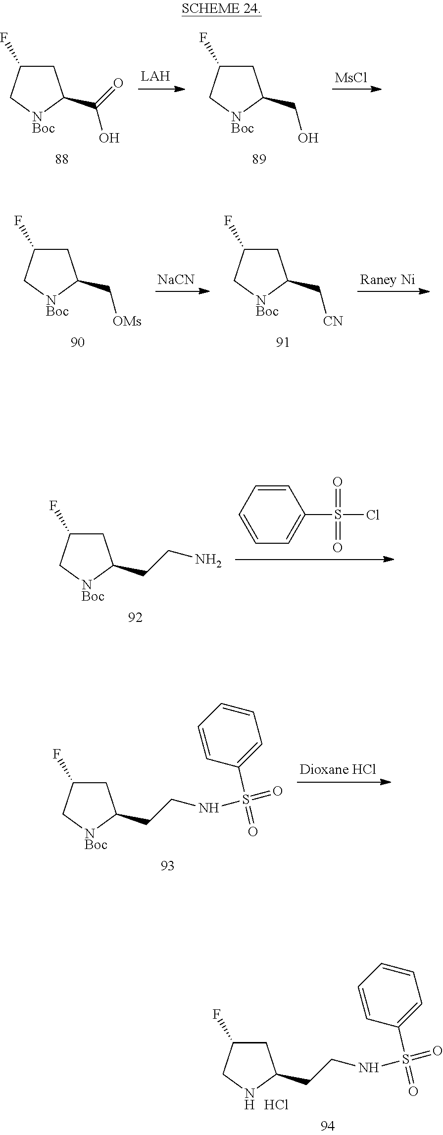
[MsCl].C1C(F)C[NBoc]C1C(O)=O.C1C(F)C[NBoc]C1CO.C1C(F)C[NBoc]C1C[OMs].[NaCN].C1C(F)C[NBoc]C1C[CN].[Raney Ni].C1=CC=CC=C1S(Cl)(=O)=O.C1C(F)C[NBoc]C1CCN.C1C(F)C[NBoc]C1CCNS(=O)(=O)C1=CC=CC=C1.C1C(F)CNC1CCNS(=O)(=O)C1=CC=CC=C1.Cl
